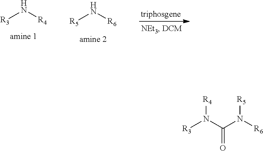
[R3]N[R4].[R5]N[R6].[R3]N(C(N([R6])[R5])=O)[R4]
